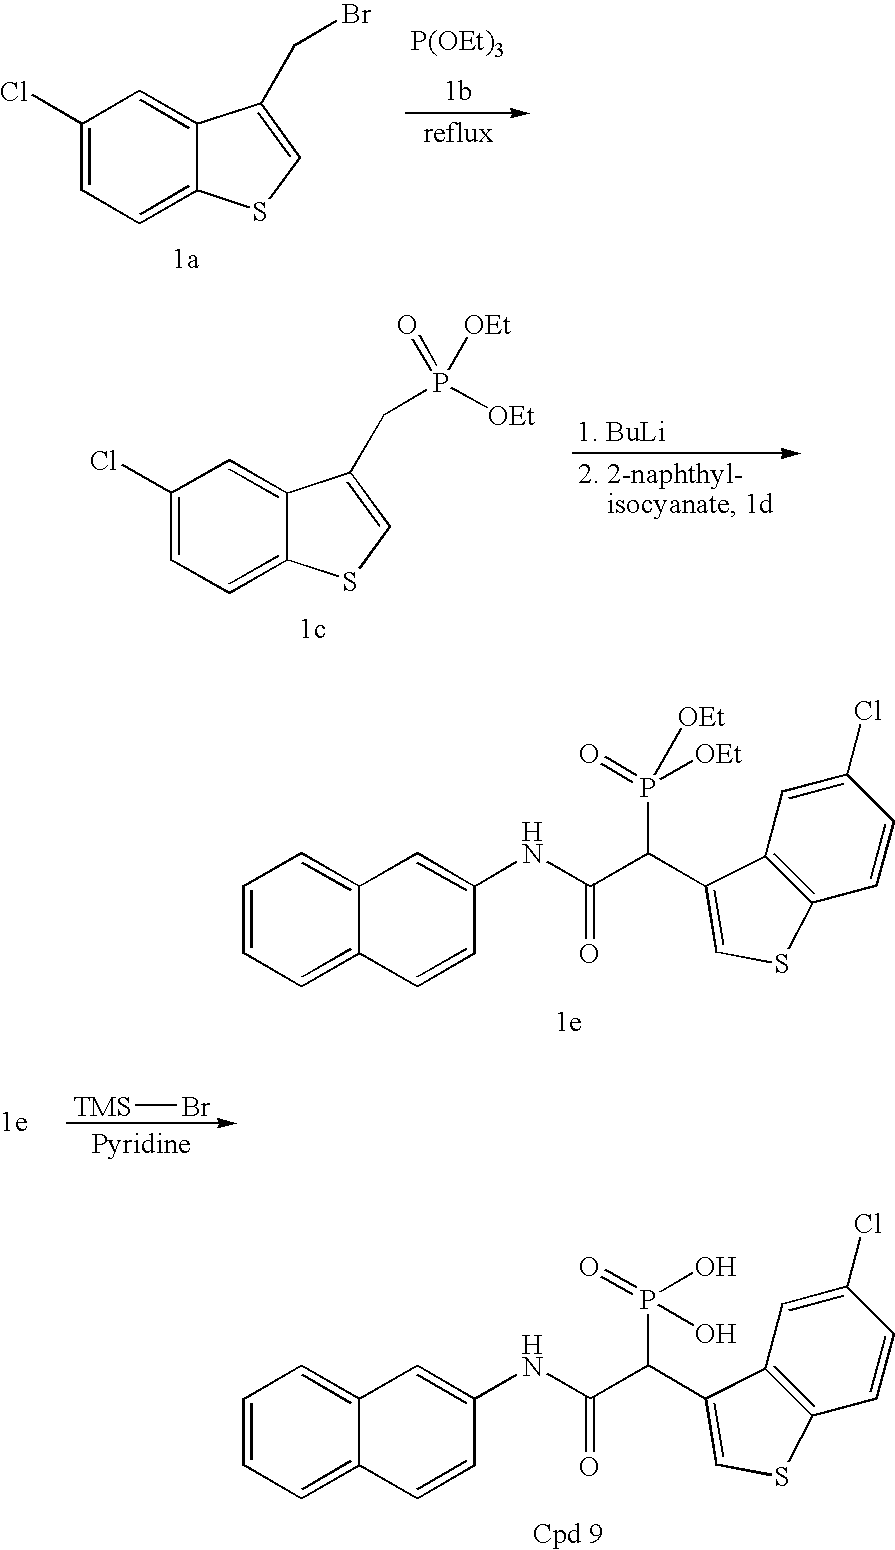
C1(Cl)=CC=C2C(=C1)C(CBr)=CS2.[P(OEt)3].C1(Cl)=CC=C2C(=C1)C(CP([OEt])(=O)[OEt])=CS2.C1=CC=C2C(=C1)C=C(NC(C(P([OEt])(=O)[OEt])C1=CSC3=C1C=C(Cl)C=C3)=O)C=C2.C1=CC=C2C(=C1)C=C(NC(C(P(O)(=O)O)C1=CSC3=C1C=C(Cl)C=C3)=O)C=C2.[TMS]Br
